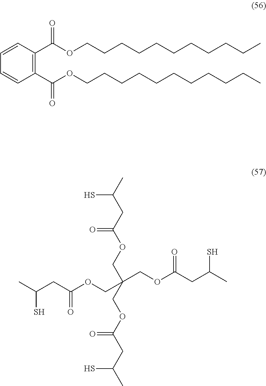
C1=CC=CC(C(OCCCCCCCCCCC)=O)=C1C(OCCCCCCCCCCC)=O.CC(CC(OCC(COC(CC(C)S)=O)(COC(CC(C)S)=O)COC(CC(C)S)=O)=O)S
